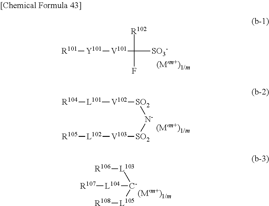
[R101][Y101][V101]C([SO3-])([R102])F.[R104][L101][V102][SO2][N-][SO2][V103][L102][R105].[R106][L103][C-]([L104][R107])[L105][R108]
